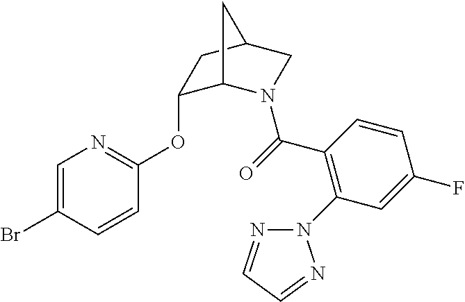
C1=C(Br)C=CC(OC2C3N(C(=O)C4=C(N5N=CC=N5)C=C(F)C=C4)CC(C2)C3)=N1
